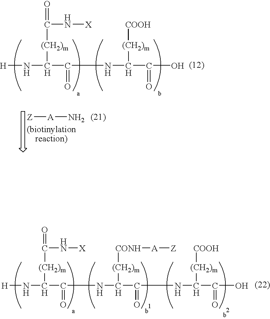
C([(CH2)m]C(N[H])C(NC(C(=O)O)[(CH2)m][COOH])=O)(=O)N[X].[Z][A]N.C([(CH2)m]C(N[H])C(NC([(CH2)m][CONH][A][Z])C(NC(C(=O)O)[(CH2)m][COOH])=O)=O)(N[X])=O
